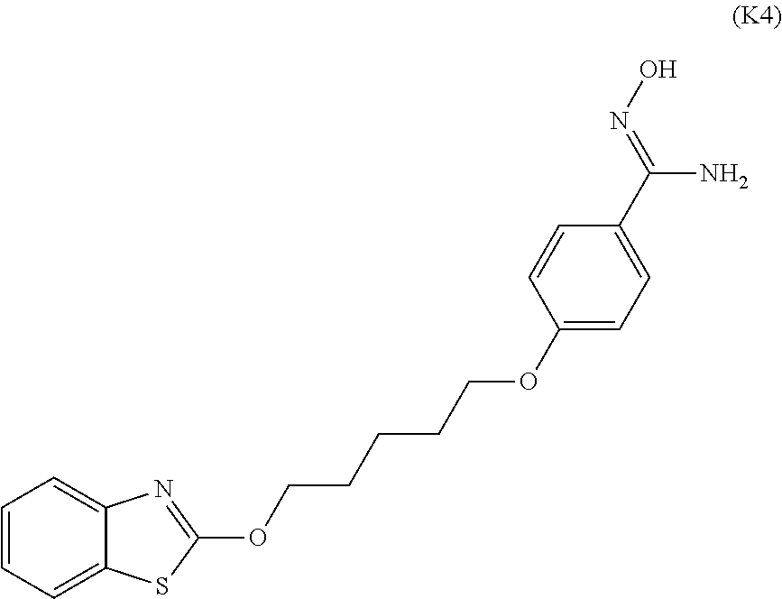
C1=CC=C2C(=C1)N=C(OCCCCCOC1=CC=C(C(N)=NO)C=C1)S2
